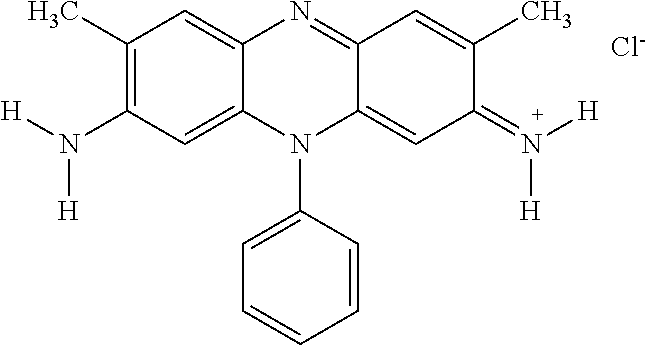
C1(C)=C(N([H])[H])C=C2C(=C1)N=C1C(=CC(=N([H])[H])C(C)=C1)N2C1=CC=CC=C1.[Cl-]
